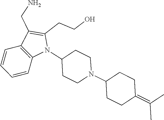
N1(C2CCN(C3CCC(=C(C)C)CC3)CC2)C(CCO)=C(CN)C2=C1C=CC=C2
